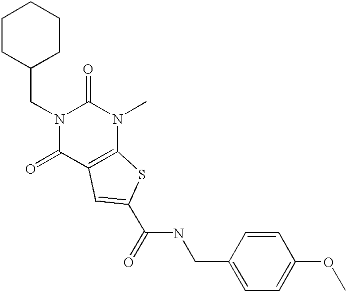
C(N1C(=O)C2=C(N(C)C1=O)SC(C(NCC1=CC=C(OC)C=C1)=O)=C2)C1CCCCC1
